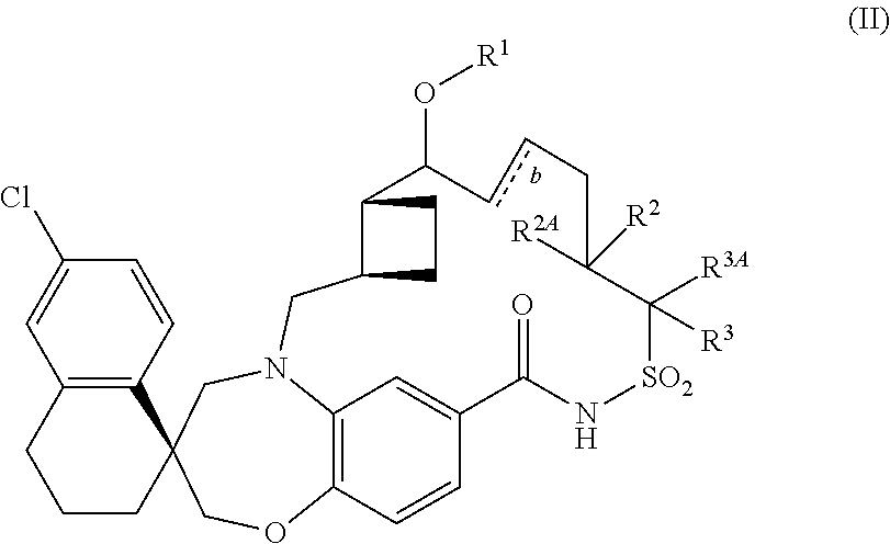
C12=C(C=CC(Cl)=C1)C1(CCC2)COC2=C3N(C1)CC1C(CC1)C(O[R1])ccCC([R2])([R2A])C([R3])([R3A])[SO2]NC(=O)C(=C3)C=C2
